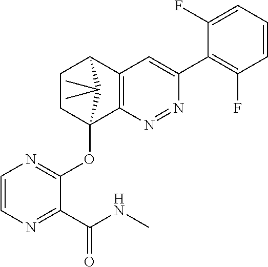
C1CC2(OC3=NC=CN=C3C(NC)=O)C3=C(C1C2(C)C)C=C(C1=C(F)C=CC=C1F)N=N3
